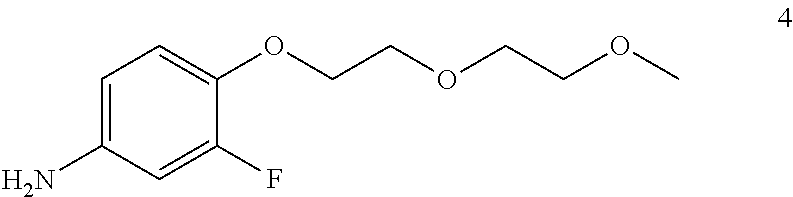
C1=C(N)C=C(F)C(OCCOCCOC)=C1
